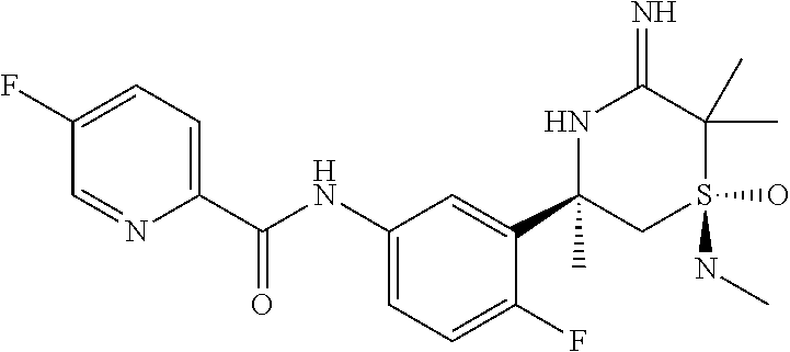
C1(C(NC2=CC=C(F)C(C3(C)CS(NC)(O)C(C)(C)C(=N)N3)=C2)=O)=CC=C(F)C=N1
